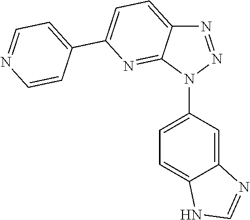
C1=C2C(=NC(C3=CC=NC=C3)=C1)N(C1=CC=C3C(=C1)N=CN3)N=N2
